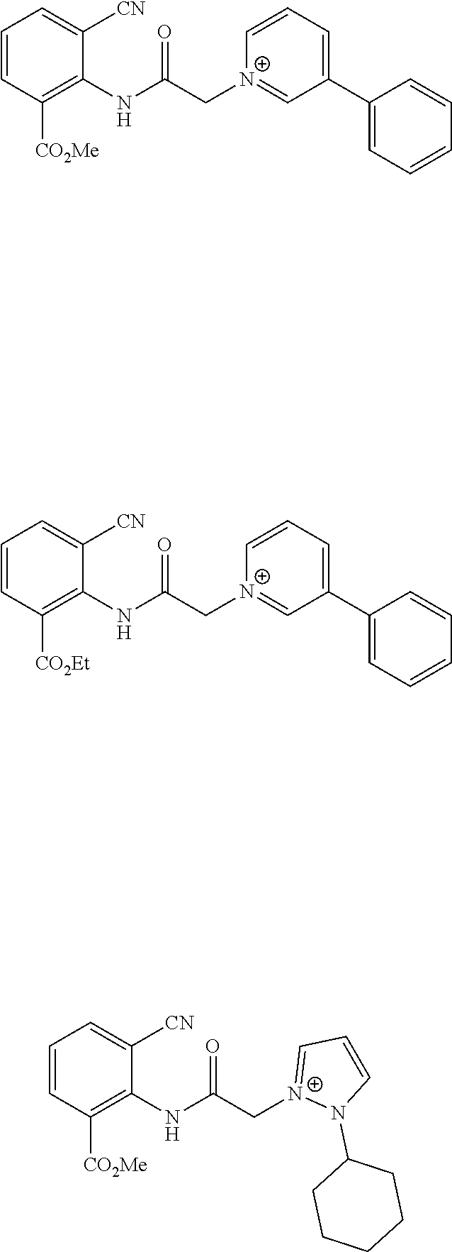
C1=CC([CO2Me])=C(NC(C[N+]2=CC(C3=CC=CC=C3)=CC=C2)=O)C([CN])=C1.C1=CC([CO2Et])=C(NC(C[N+]2=CC(C3=CC=CC=C3)=CC=C2)=O)C([CN])=C1.C1=CC([CO2Me])=C(NC(C[N+]2=CC=CN2C2CCCCC2)=O)C([CN])=C1
